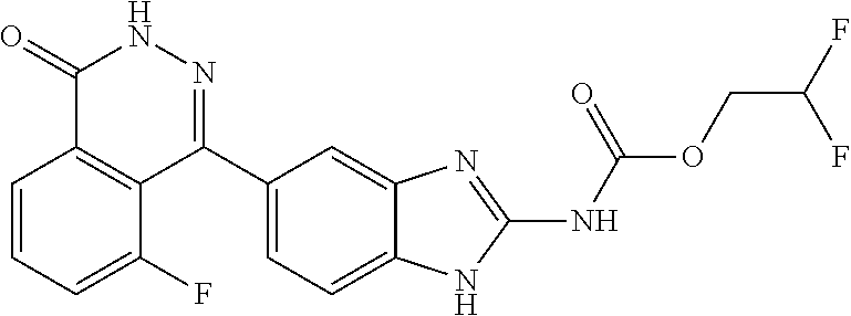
O(CC(F)F)C(=O)NC1=NC2=CC(C3=NNC(=O)C4=C3C(F)=CC=C4)=CC=C2N1
